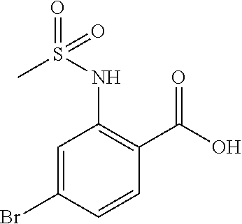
C1=C(Br)C=CC(C(O)=O)=C1NS(=O)(C)=O
